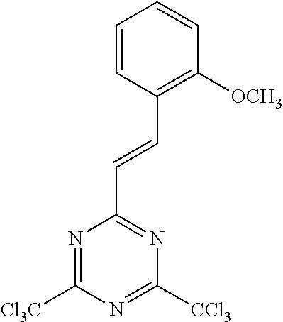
N1=C(C=CC2=C([OCH3])C=CC=C2)N=C([Cl3C])N=C1[CCl3]
